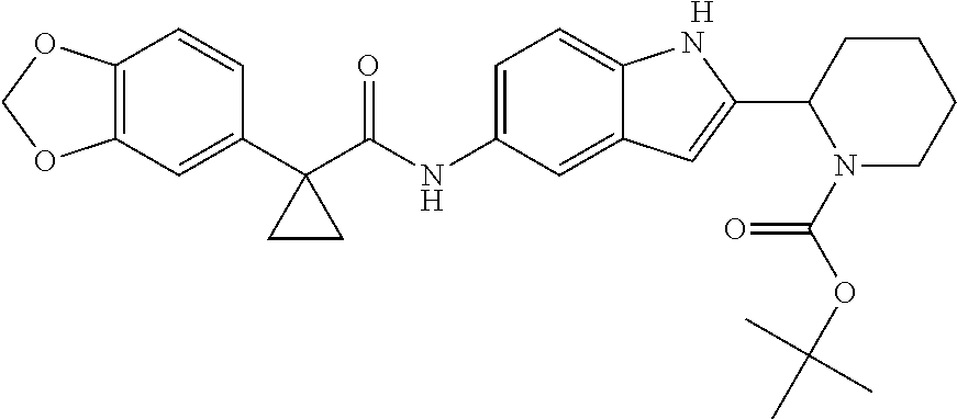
C1(C2(C(NC3=CC=C4C(=C3)C=C(C3N(C(OC(C)(C)C)=O)CCCC3)N4)=O)CC2)=CC2=C(C=C1)OCO2.[H]
